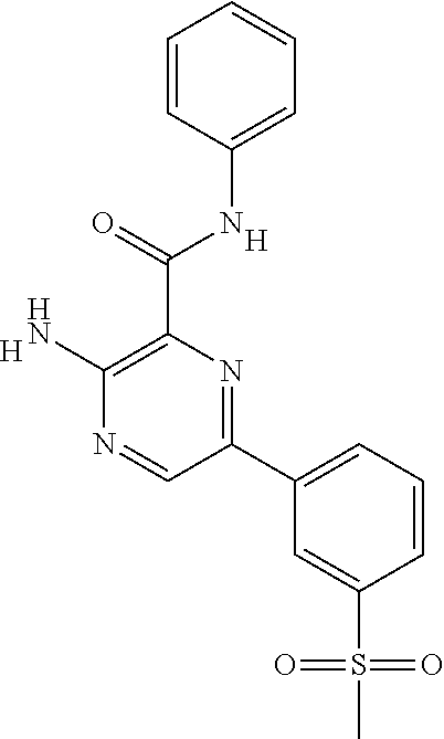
C1=CC=CC=C1NC(C1=C(N)N=CC(C2=CC=CC(S(=O)(=O)C)=C2)=N1)=O.[H].[H]
